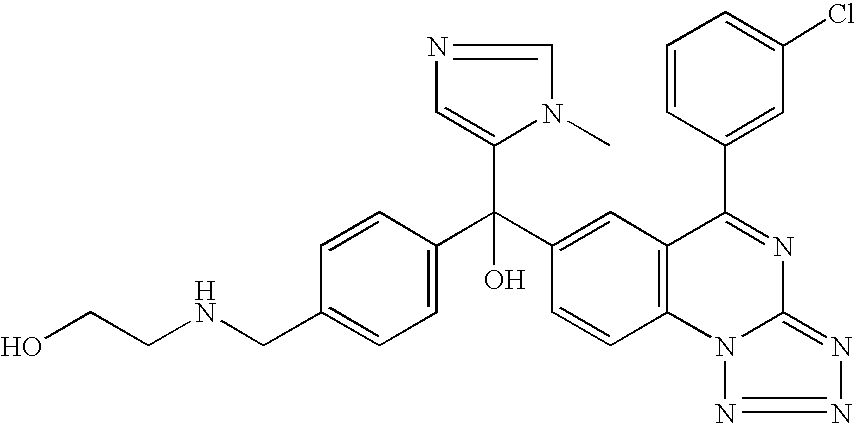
C1=C(CNCCO)C=CC(C(C2=CC3=C(C=C2)N2C(=NN=N2)N=C3C2=CC(Cl)=CC=C2)(C2=CN=CN2C)O)=C1
